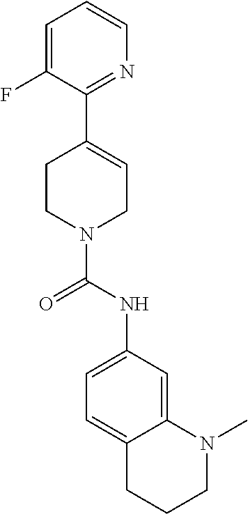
C1=C(F)C(C2=CCN(C(NC3=CC=C4C(=C3)N(C)CCC4)=O)CC2)=NC=C1
